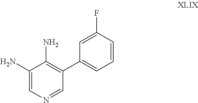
C1(F)=CC(C2=C(N)C(N)=CN=C2)=CC=C1
